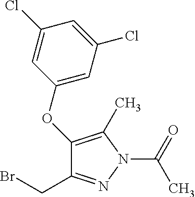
C1=C(Cl)C=C(OC2=C(C)N(C(C)=O)N=C2CBr)C=C1Cl
